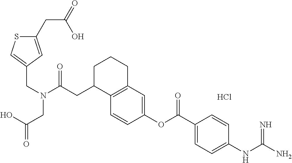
Cl.C12=C(C=C(OC(C3=CC=C(NC(N)=N)C=C3)=O)C=C1)CCCC2CC(N(CC1=CSC(CC(=O)O)=C1)CC(=O)O)=O
